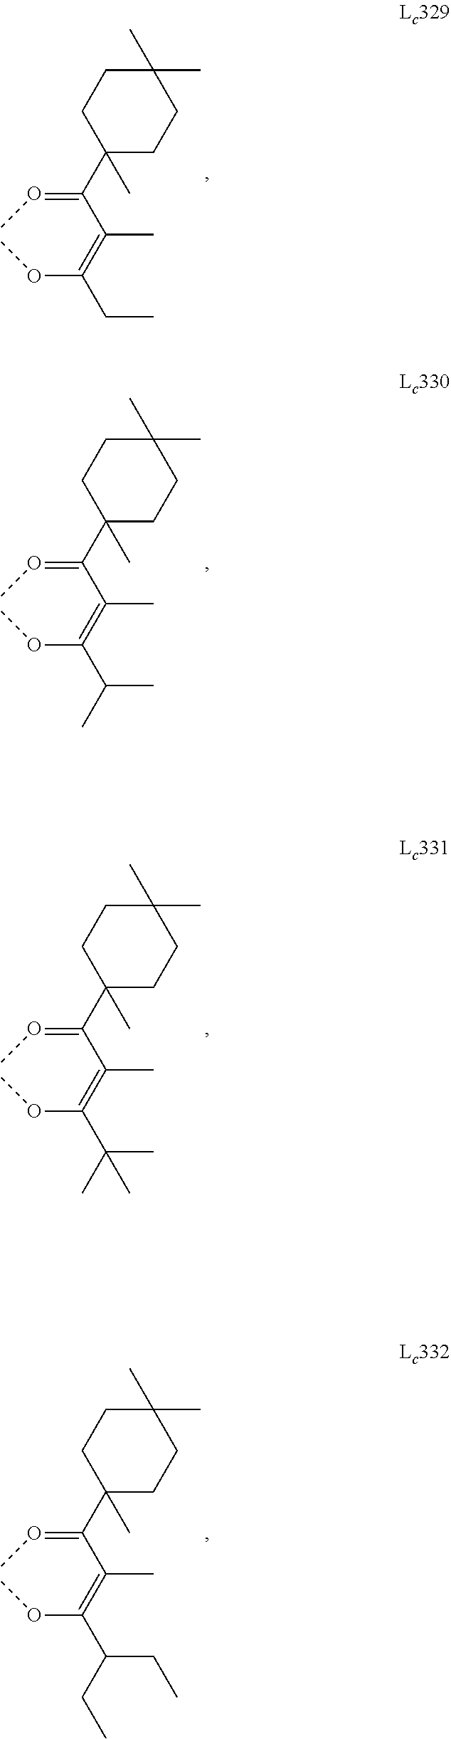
C1(C(=OC)C(=C(OC)CC)C)(C)CCC(C)(C)CC1.C1(C(=OC)C(=C(OC)C(C)C)C)(C)CCC(C)(C)CC1.C1(C(=OC)C(=C(OC)C(C)(C)C)C)(C)CCC(C)(C)CC1.C1(C(=OC)C(=C(OC)C(CC)CC)C)(C)CCC(C)(C)CC1
